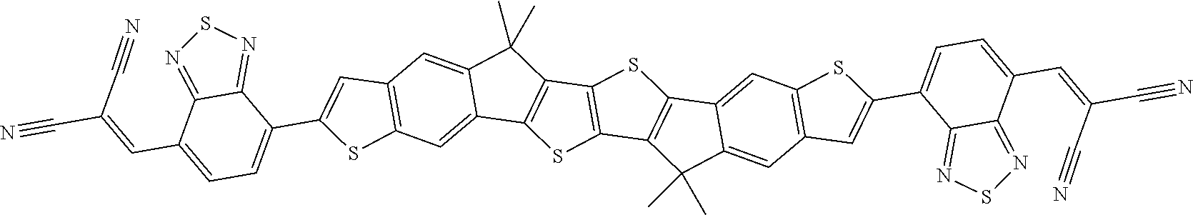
C12=C(C=C3C(=C1)C(C)(C)C1=C3SC3=C1SC1=C3C(C)(C)C3=CC4=C(C=C13)SC(C1=CC=C(C=C(C#N)C#N)C3=NSN=C13)=C4)SC(C1=CC=C(C=C(C#N)C#N)C3=NSN=C13)=C2
